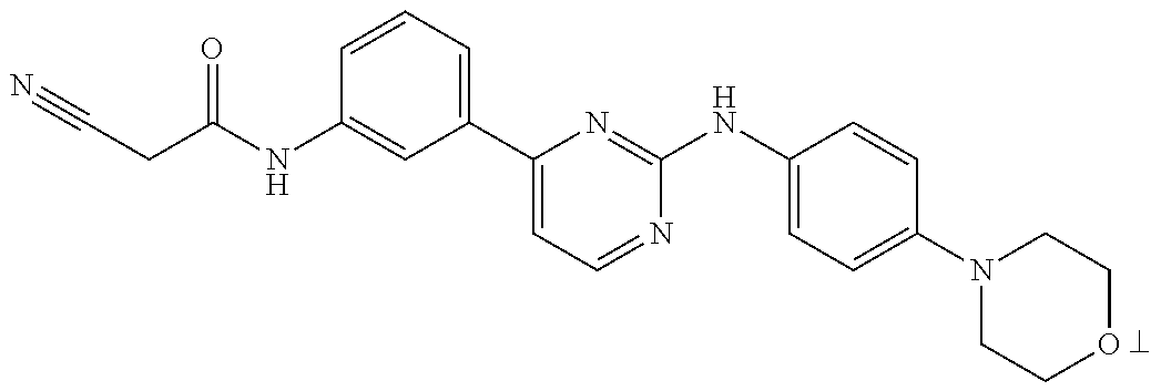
C1=CC=C(C2=CC=NC(NC3=CC=C(N4CCOCC4)C=C3)=N2)C=C1NC(CC#N)=O
